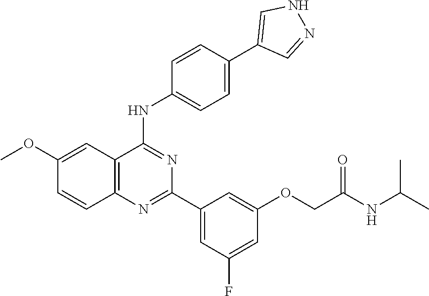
C12=C(N=C(C3=CC(F)=CC(OCC(NC(C)C)=O)=C3)N=C1NC1=CC=C(C3=CNN=C3)C=C1)C=CC(OC)=C2
